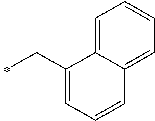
C1(CC)=CC=CC2=CC=CC=C12
